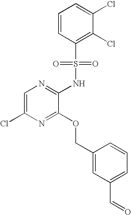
C1=C(Cl)N=C(OCC2=CC(C=O)=CC=C2)C(NS(C2=C(Cl)C(Cl)=CC=C2)(=O)=O)=N1
